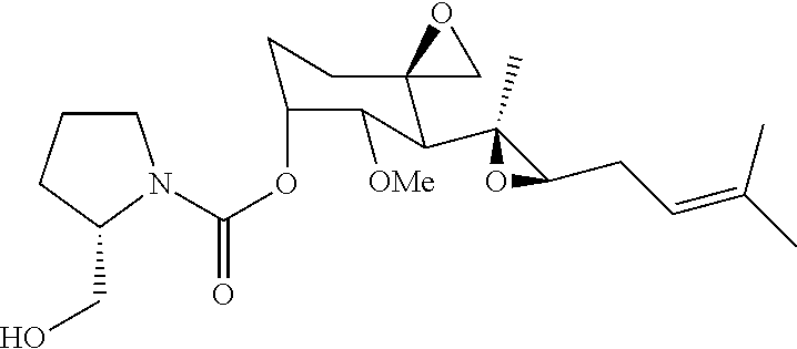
C1C(OC(=O)N2CCCC2CO)C([OMe])C(C2(C)C(CC=C(C)C)O2)C2(C1)CO2
